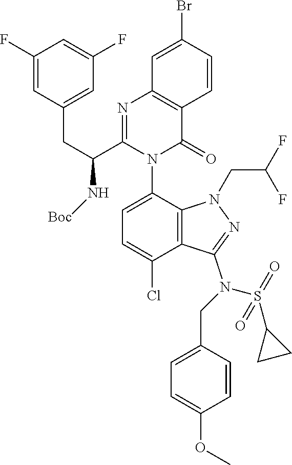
C1(F)=CC(CC(C2=NC3=C(C(=O)N2C2=CC=C(Cl)C4=C2N(CC(F)F)N=C4N(CC2=CC=C(OC)C=C2)S(=O)(=O)C2CC2)C=CC(Br)=C3)N[Boc])=CC(F)=C1
